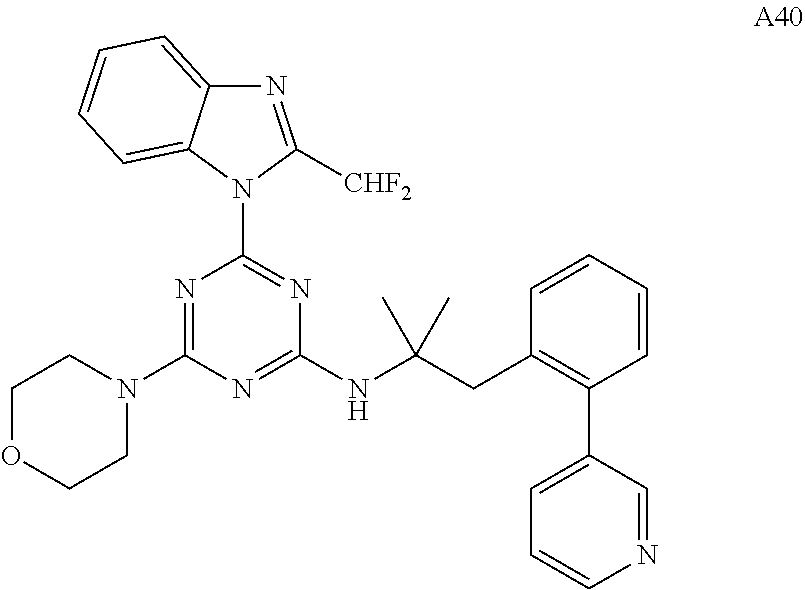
N1=C(N2CCOCC2)N=C(NC(CC2=C(C3=CC=CN=C3)C=CC=C2)(C)C)N=C1N1C([CHF2])=NC2=CC=CC=C12
